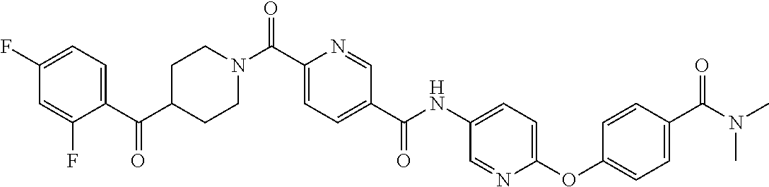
C1CN(C(C2=CC=C(C(=O)NC3=CC=C(OC4=CC=C(C(=O)N(C)C)C=C4)N=C3)C=N2)=O)CCC1C(C1=CC=C(F)C=C1F)=O
